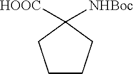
[HOOC]C1([NHBoc])CCCC1
